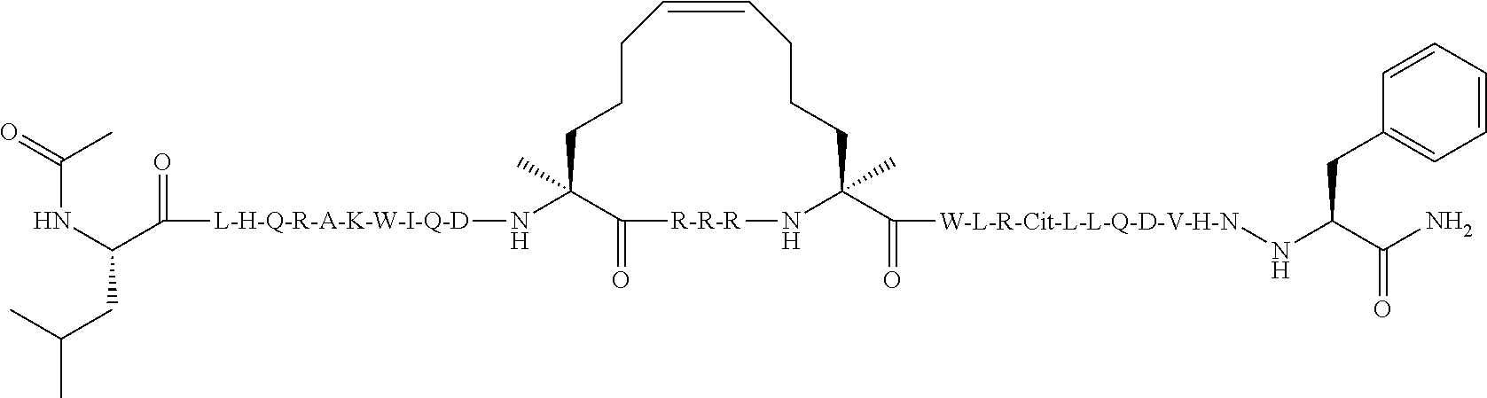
C1CCC=CCCCC(C(=O)[W-L-R-Cit-L-L-Q-D-V-H-N]NC(C(=O)N)CC2=CC=CC=C2)(C)N[R-R-R]C(=O)C1(C)N[L-H-Q-R-A-K-W-I-Q-D]C(C(NC(=O)C)CC(C)C)=O
